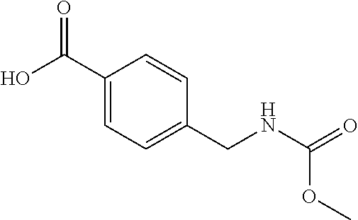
C1(C(O)=O)=CC=C(CNC(=O)OC)C=C1
